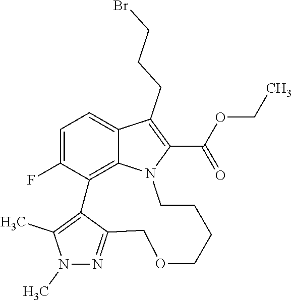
C1=C(F)C2=C3C(=C1)C(CCCBr)=C(C(OCC)=O)N3CCCCOCC1=NN(C)C(C)=C21
